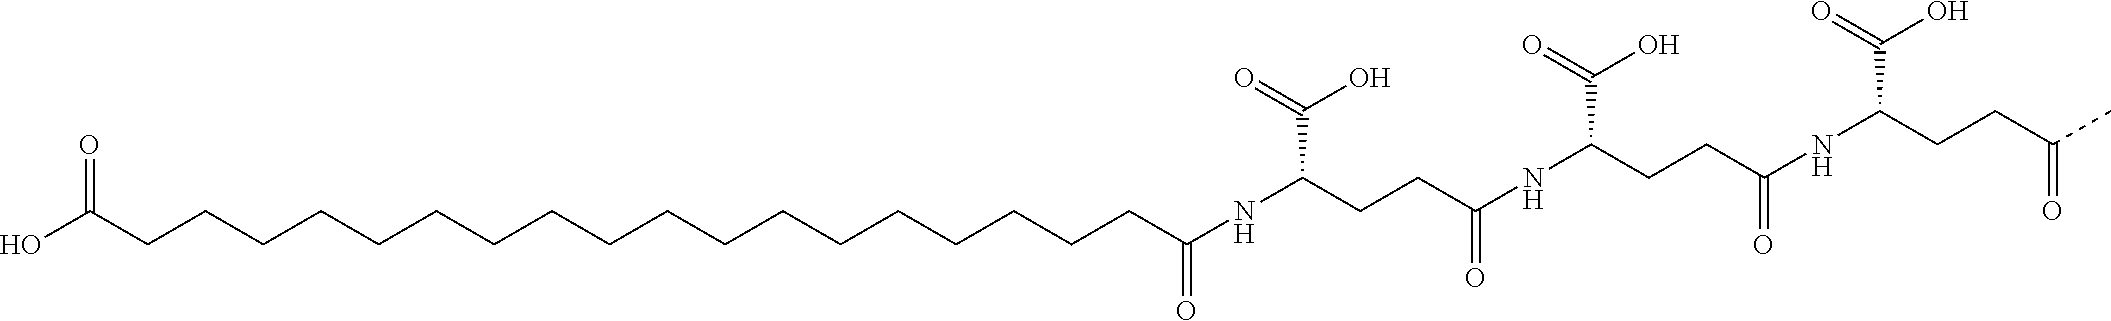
OC(CCCCCCCCCCCCCCCCCCC(NC(C(=O)O)CCC(NC(C(=O)O)CCC(NC(C(=O)O)CCC(C)=O)=O)=O)=O)=O
